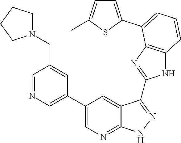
C1=NC=C(C2=CN=C3C(=C2)C(C2=NC4=C(N2)C=CC=C4C2=CC=C(C)S2)=NN3)C=C1CN1CCCC1
